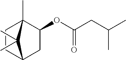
C1CC2(C)C(OC(CC(C)C)=O)CC1C2(C)C
